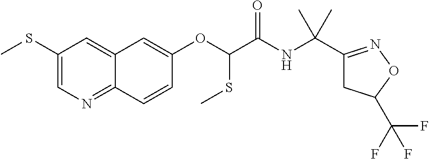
C1(SC)=CN=C2C(=C1)C=C(OC(SC)C(NC(C1=NOC(C(F)(F)F)C1)(C)C)=O)C=C2
